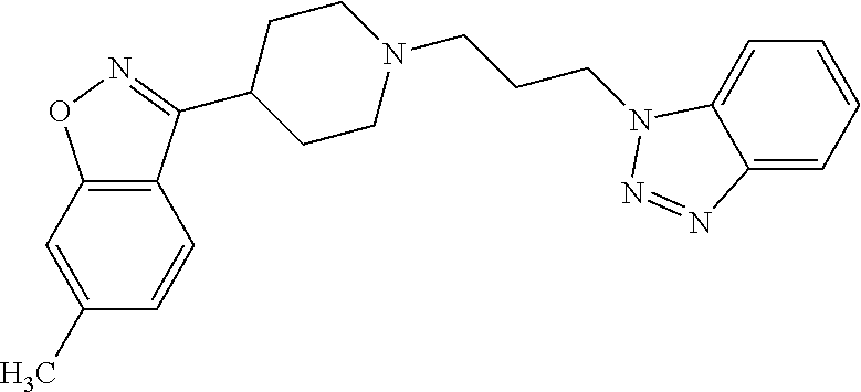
C12=C(C(C3CCN(CCCN4C5=CC=CC=C5N=N4)CC3)=NO1)C=CC(C)=C2
